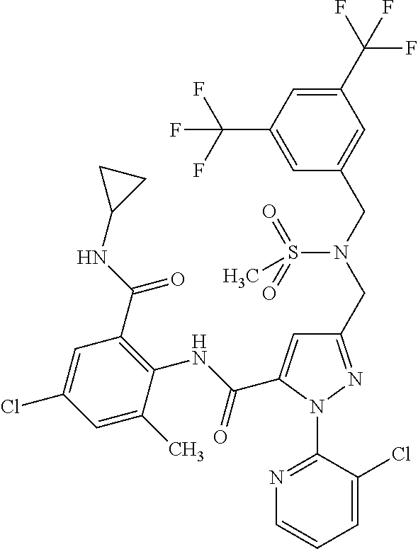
C(C1=CC(CN(CC2=CC(C(F)(F)F)=CC(C(F)(F)F)=C2)S(=O)(=O)C)=NN1C1=NC=CC=C1Cl)(NC1=C(C(NC2CC2)=O)C=C(Cl)C=C1C)=O
